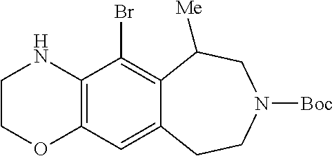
C12=C(C(Br)=C3C(=C1)CCN([Boc])CC3[Me])NCCO2
